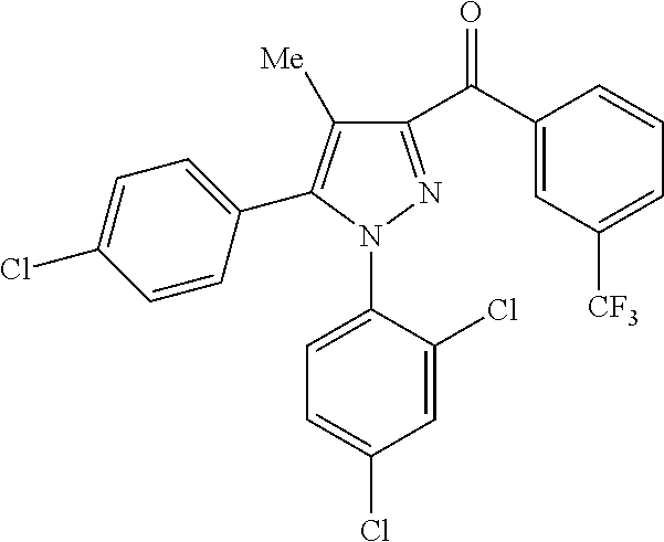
C1=C(Cl)C=CC(C2=C([Me])C(C(=O)C3=CC([CF3])=CC=C3)=NN2C2=CC=C(Cl)C=C2Cl)=C1
